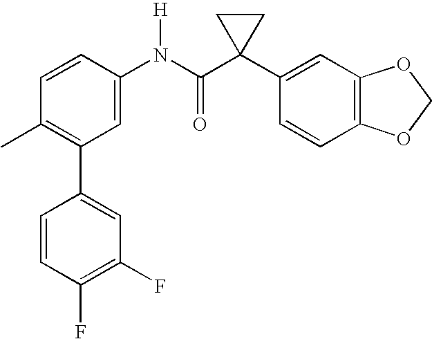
C1=CC(N(C(C2(C3=CC4=C(C=C3)OCO4)CC2)=O)[H])=CC(C2=CC(F)=C(F)C=C2)=C1C
